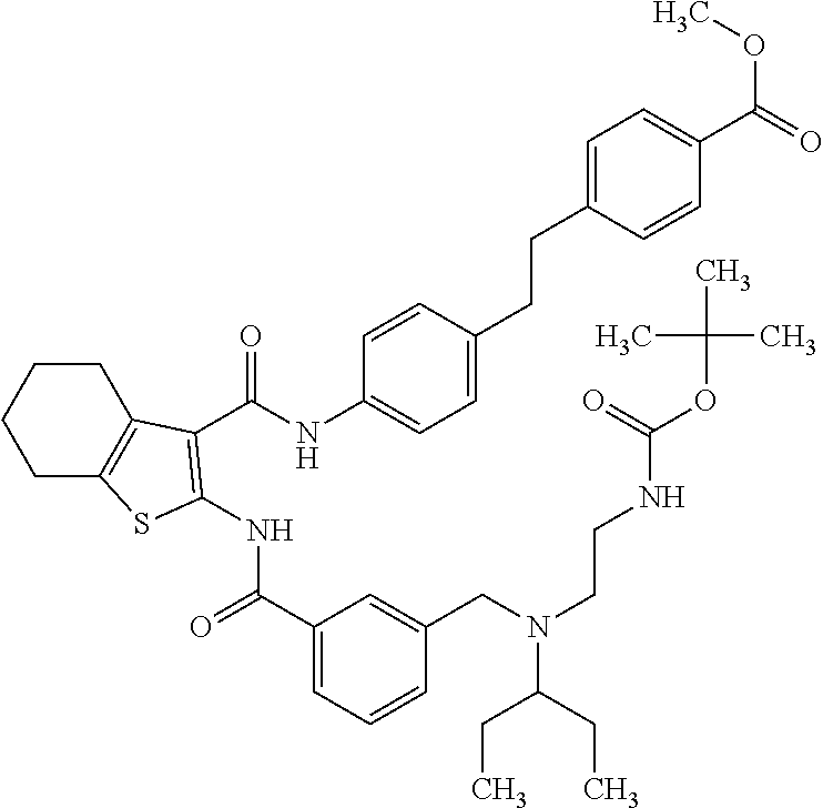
C1C2=C(CCC1)C(C(NC1=CC=C(CCC3=CC=C(C(=O)OC)C=C3)C=C1)=O)=C(NC(=O)C1=CC=CC(CN(CCNC(OC(C)(C)C)=O)C(CC)CC)=C1)S2
